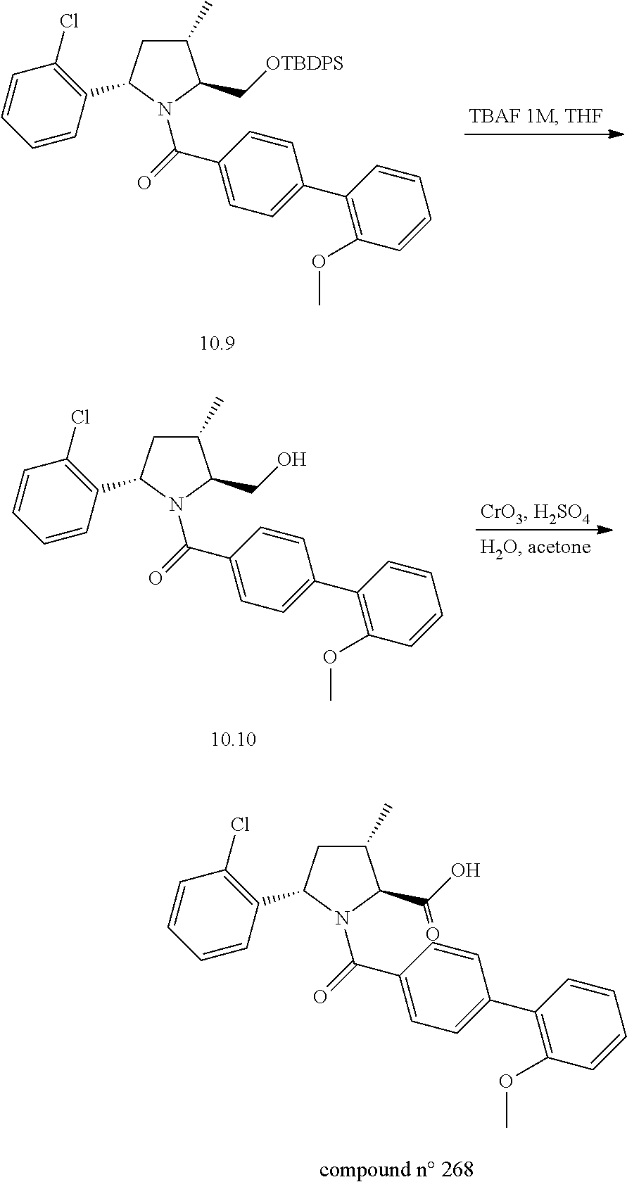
C1(C)CC(C2=C(Cl)C=CC=C2)N(C(=O)C2=CC=C(C3=C(OC)C=CC=C3)C=C2)C1C[OTBDPS].C1(C)CC(C2=C(Cl)C=CC=C2)N(C(=O)C2=CC=C(C3=C(OC)C=CC=C3)C=C2)C1CO.C1(C)CC(C2=C(Cl)C=CC=C2)N(C(=O)C2=CC=C(C3=C(OC)C=CC=C3)C=C2)C1C(O)=O
